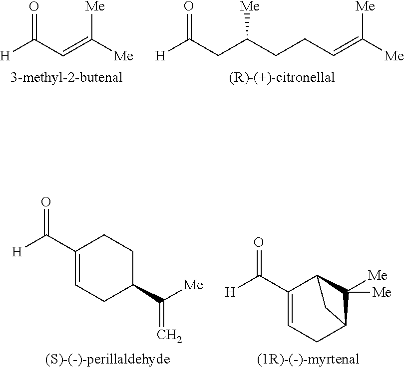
C(=C([Me])[Me])C([H])=O.C(C([H])=O)C(CCC=C([Me])[Me])[Me].C1(C([H])=O)=CCC(C([Me])=C)CC1.C1(C([H])=O)=CCC2C([Me])([Me])C1C2
